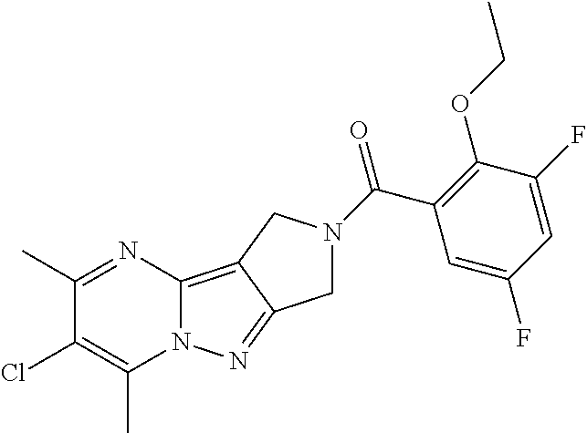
C1(C)=NC2=C3C(=NN2C(C)=C1Cl)CN(C(=O)C1=C(OCC)C(F)=CC(F)=C1)C3
